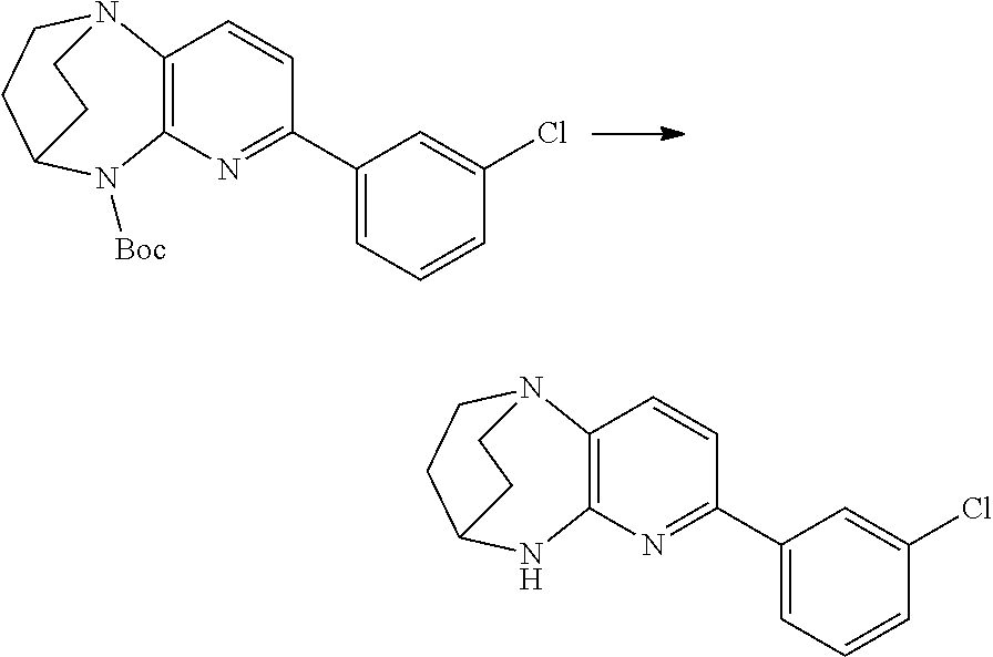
C1=CC2=C(N=C1C1=CC=CC(Cl)=C1)N([Boc])C1CCN2CC1.C1=CC2=C(N=C1C1=CC=CC(Cl)=C1)NC1CCN2CC1
